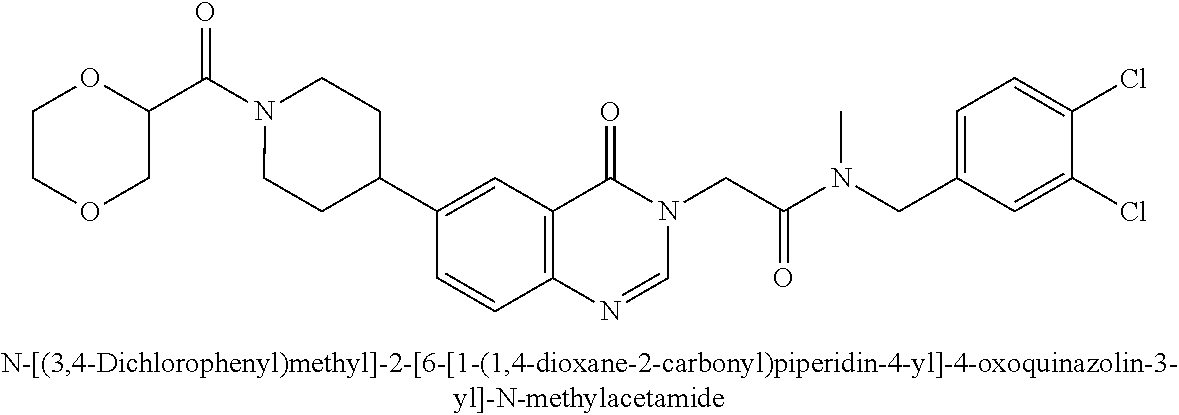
C1(C(N2CCC(C3=CC4=C(C=C3)N=CN(CC(N(CC3=CC=C(Cl)C(Cl)=C3)C)=O)C4=O)CC2)=O)OCCOC1
